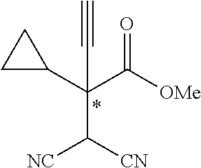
C1(C(C([OMe])=O)(C#C)C([CN])[NC])CC1
